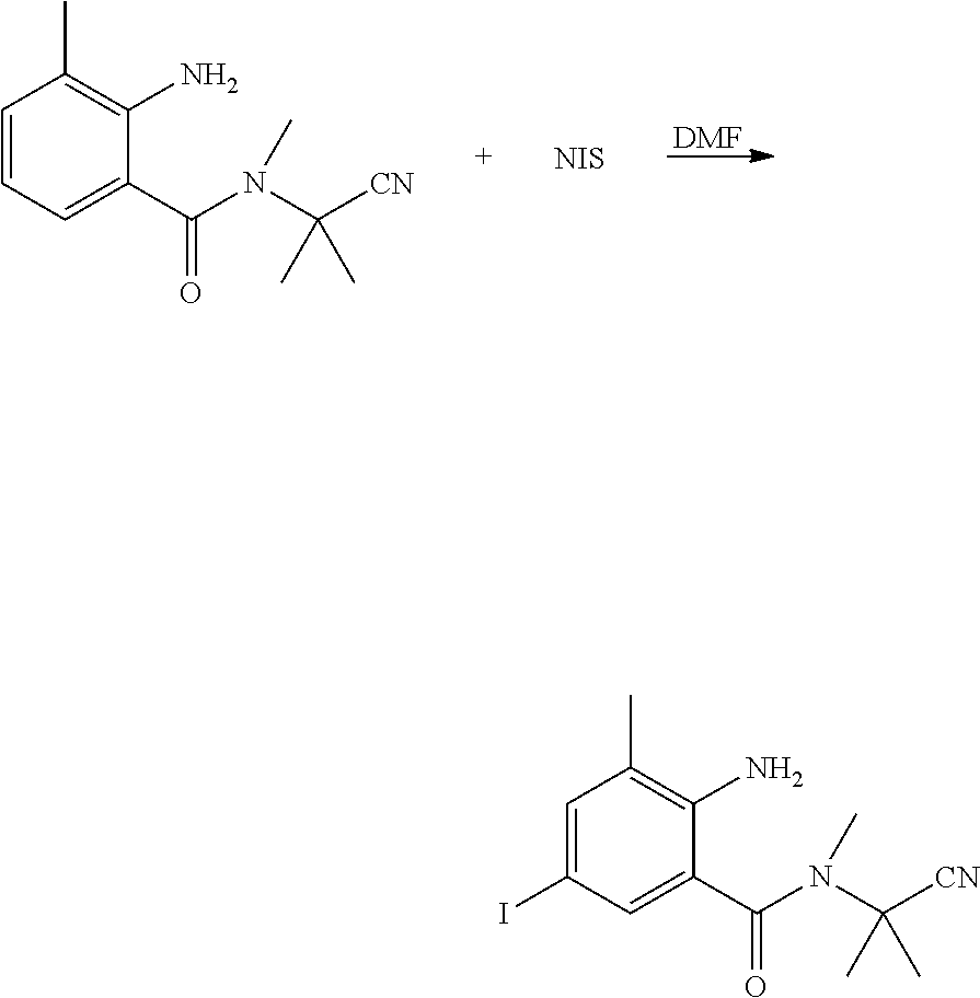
[DMF].C1=CC=C(C(=O)N(C([CN])(C)C)C)C(N)=C1C.[NIS].C1=C(I)C=C(C(=O)N(C([CN])(C)C)C)C(N)=C1C
